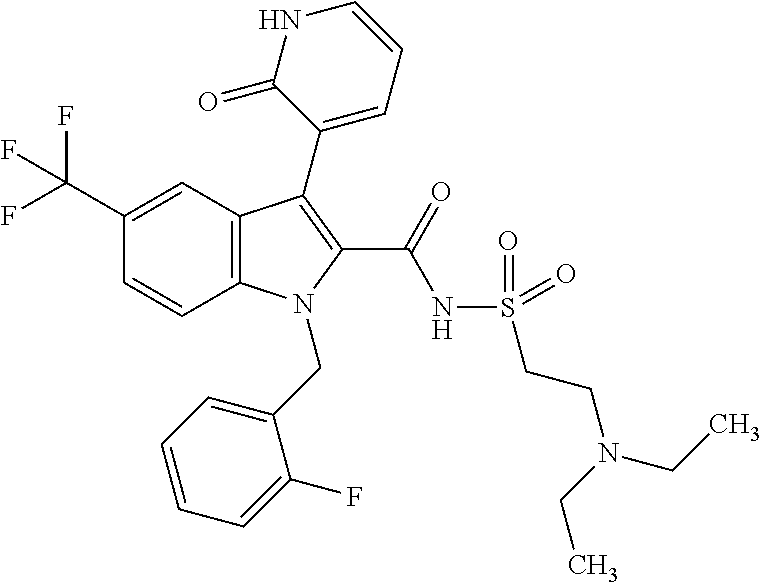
C1(C(F)(F)F)=CC2=C(C=C1)N(CC1=CC=CC=C1F)C(C(=O)NS(=O)(=O)CCN(CC)CC)=C2C1=CC=CNC1=O
